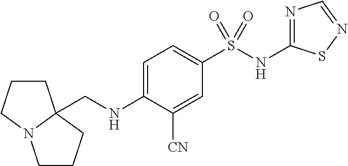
N1=C(NS(C2=CC=C(NCC34CCCN3CCC4)C([CN])=C2)(=O)=O)SN=C1
